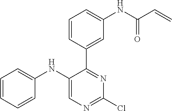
C1=C(NC2=CC=CC=C2)C(C2=CC(NC(C=C)=O)=CC=C2)=NC(Cl)=N1
